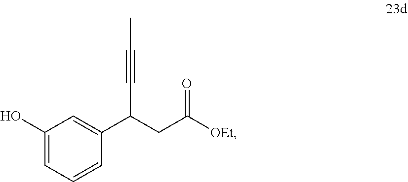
C1(O)=CC=CC(C(CC([OEt])=O)C#CC)=C1
